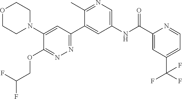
O1CCN(C2=CC(C3=CC(NC(C4=CC(C(F)(F)F)=CC=N4)=O)=CN=C3C)=NN=C2OCC(F)F)CC1
